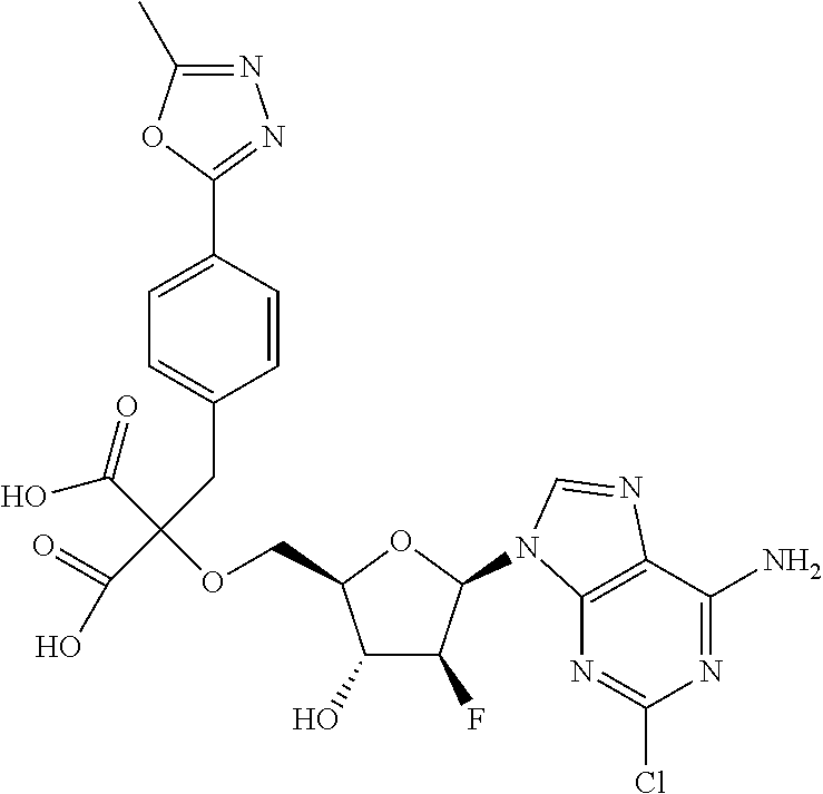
N1=C(C)OC(C2=CC=C(CC(C(O)=O)(C(=O)O)OCC3C(O)C(F)C(N4C5=C(C(N)=NC(Cl)=N5)N=C4)O3)C=C2)=N1
